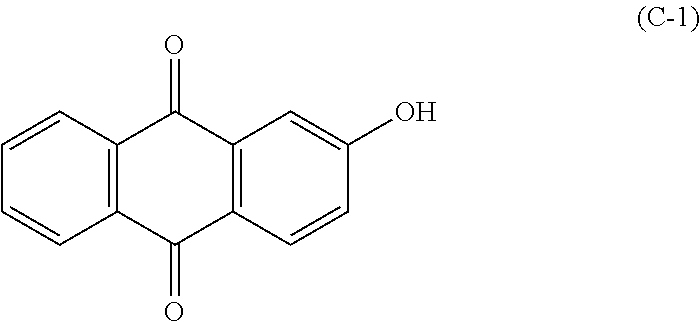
C1=CC=CC2=C1C(=O)C1=C(C2=O)C=CC(O)=C1
